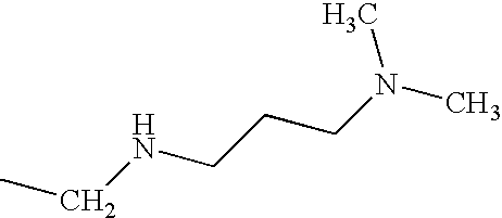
C(C)NCCCN(C)C
